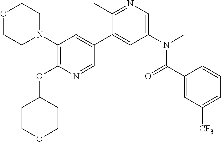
C1(N2CCOCC2)=C(OC2CCOCC2)N=CC(C2=CC(N(C)C(C3=CC([CF3])=CC=C3)=O)=CN=C2C)=C1
